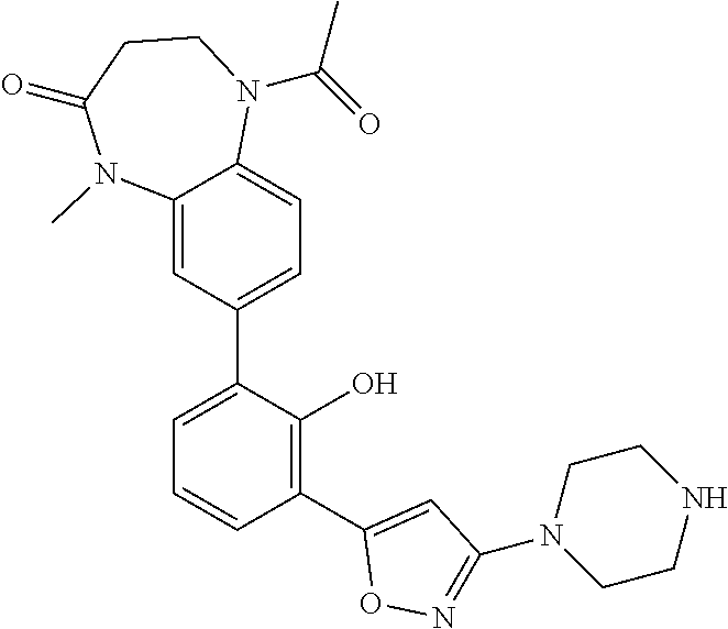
C12=CC=C(C3=CC=CC(C4=CC(N5CCNCC5)=NO4)=C3O)C=C1N(C)C(=O)CCN2C(=O)C
